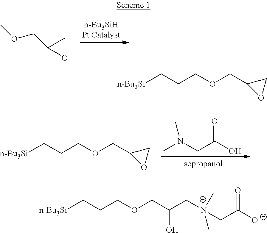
O1CC1COC.CN(CC(O)=O)C.C1(COCCC[n-Bu3Si])OC1.C1(COCCC[n-Bu3Si])OC1.O(CCC[n-Bu3Si])CC(O)C[N+](CC([O-])=O)(C)C
